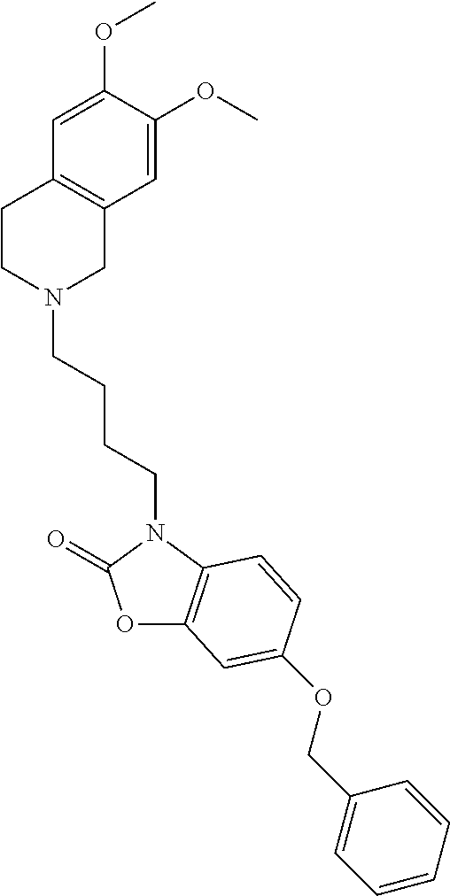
O1C2=C(N(CCCCN3CC4=C(CC3)C=C(OC)C(OC)=C4)C1=O)C=CC(OCC1=CC=CC=C1)=C2
